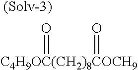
[C4H9OC(CH2)8COCH9](=O)=O
